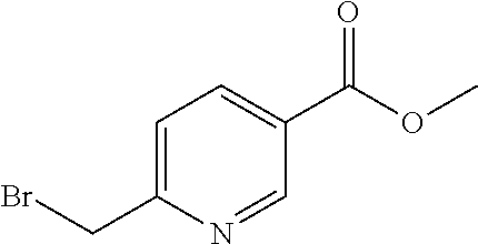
BrCC1=CC=C(C(OC)=O)C=N1
